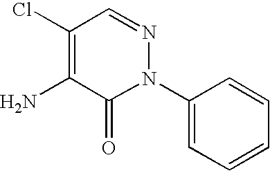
C1(Cl)=C(N)C(=O)N(C2=CC=CC=C2)N=C1
